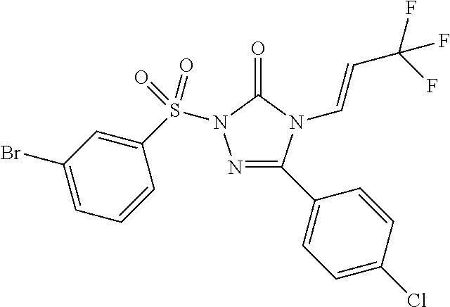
N1=C(C2=CC=C(Cl)C=C2)N(C=CC(F)(F)F)C(=O)N1S(C1=CC(Br)=CC=C1)(=O)=O
